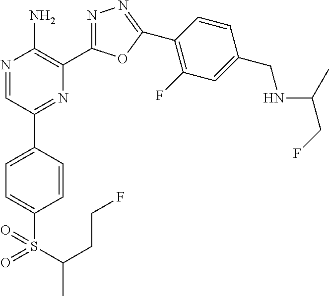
N1=CC(C2=CC=C(S(C(CCF)C)(=O)=O)C=C2)=NC(C2=NN=C(C3=C(F)C=C(CNC(CF)C)C=C3)O2)=C1N
